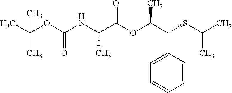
CC(OC(NC(C(OC(C(SC(C)C)C1=CC=CC=C1)C)=O)C)=O)(C)C
